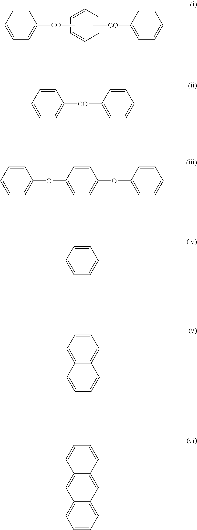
C1=CC=CC=C1[CO]C.C1=CC=CC=C1.C[CO]C1=CC=CC=C1.C1=CC=CC=C1[CO]C1=CC=CC=C1.C1=CC=CC=C1OC1=CC=C(OC2=CC=CC=C2)C=C1.C1=CC=C2C(=C1)C=CC=C2.C1=CC=C2C(=C1)C=C1C(=C2)C=CC=C1.C1=CC=CC=C1
